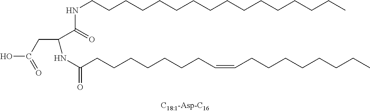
OC(CC(C(=O)NCCCCCCCCCCCCCCCC)NC(CCCCCCCC=CCCCCCCCC)=O)=O
